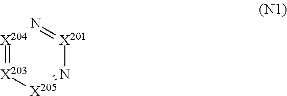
[X204]1=[X203][X205]=N[X201]=N1
